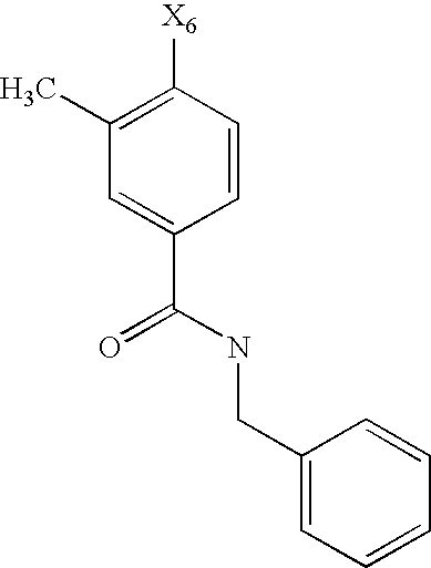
C1(C)=C([X6])C=CC(C(=O)NCC2=CC=CC=C2)=C1
